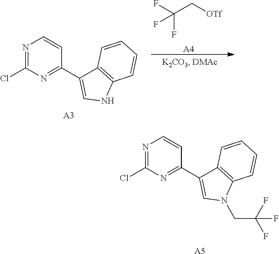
N1=C(Cl)N=C(C2=CN(CC(F)(F)F)C3=C2C=CC=C3)C=C1.[A5].N1=C(Cl)N=C(C2=CNC3=C2C=CC=C3)C=C1.[A3].FC(F)(C[OTf])F.[A4]
